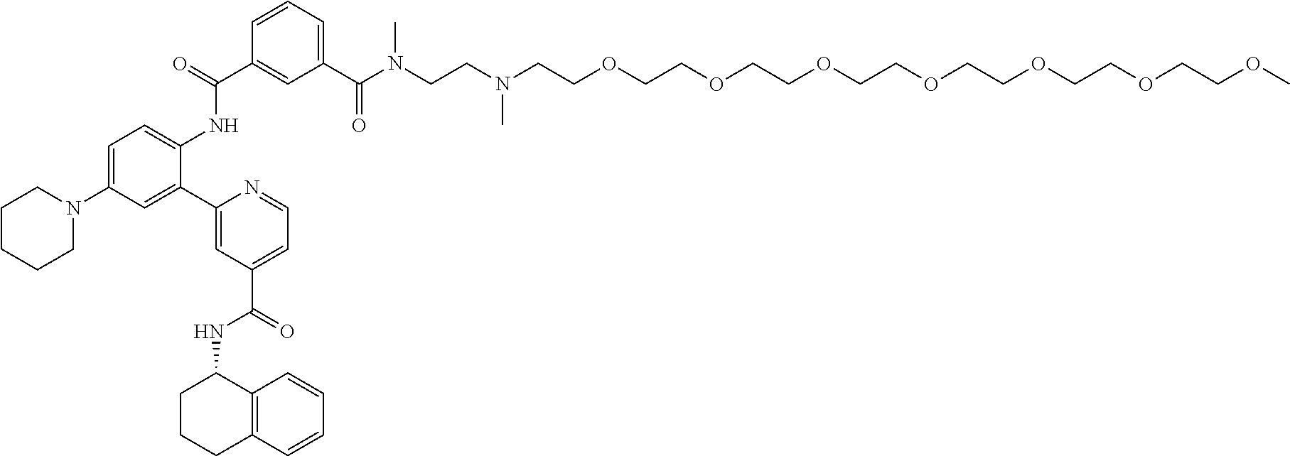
C1=C(N2CCCCC2)C=C(C2=CC(C(=O)NC3CCCC4=C3C=CC=C4)=CC=N2)C(NC(C2=CC(C(N(CCN(CCOCCOCCOCCOCCOCCOCCOC)C)C)=O)=CC=C2)=O)=C1
